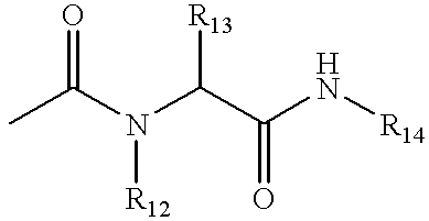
CC(N([R12])C(C(=O)N[R14])[R13])=O
